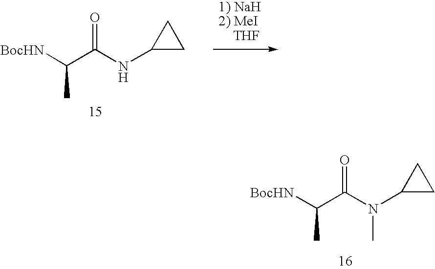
[BocHN]C(C(NC1CC1)=O)C.[BocHN]C(C(N(C1CC1)C)=O)C
